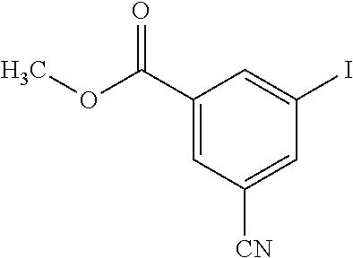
C1(C(OC)=O)=CC([CN])=CC(I)=C1
